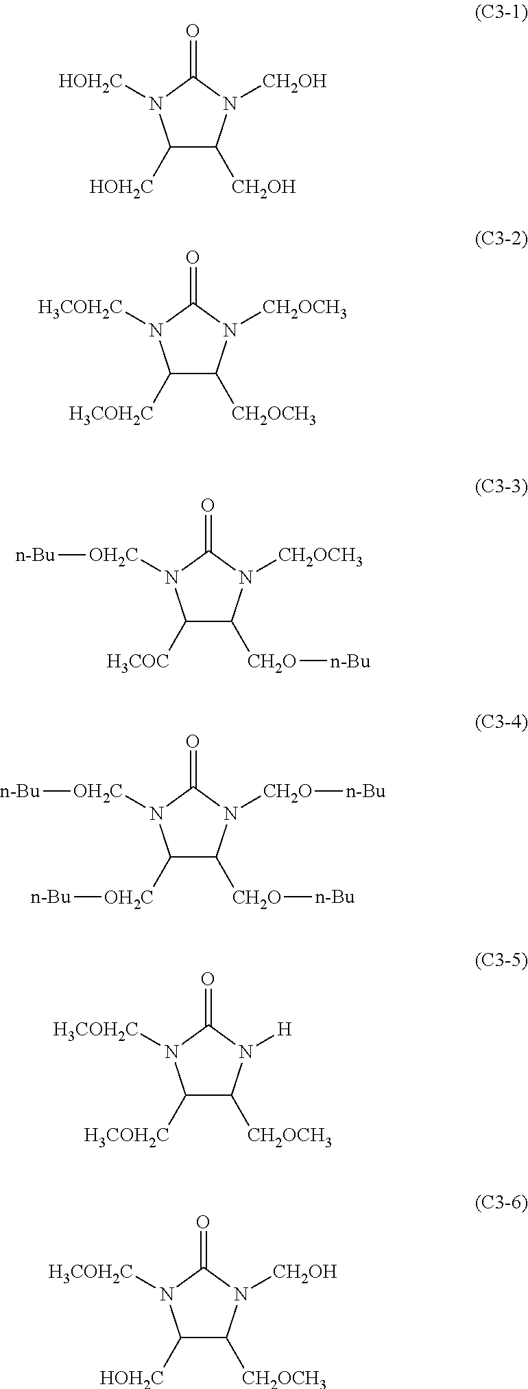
C1([HOH2C])C([CH2OH])N([CH2OH])C(=O)N1[HOH2C].C1([H3COH2C])C([CH2OCH3])N([CH2OCH3])C(=O)N1[H3COH2C].C1([H3COC])C([CH2O][n-Bu])N([CH2OCH3])C(=O)N1[OH2C][n-Bu].C1([OH2C][n-Bu])C([CH2O][n-Bu])N([CH2O][n-Bu])C(=O)N1[OH2C][n-Bu].C1([H3COH2C])C([CH2OCH3])N([H])C(=O)N1[H3COH2C].C1([HOH2C])C([CH2OCH3])N([CH2OH])C(=O)N1[H3COH2C]
